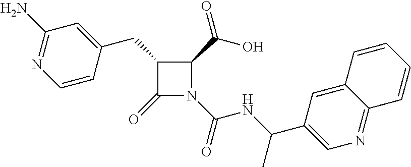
C1(CC2=CC(N)=NC=C2)C(=O)N(C(=O)NC(C2=CN=C3C(=C2)C=CC=C3)C)C1C(=O)O
